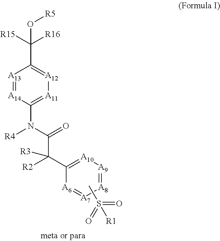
[A13]1=[A14]C(N(C(=O)C([R2])(C2=[A10][A9]=[A8][A7]=[A6]2)[R3])[R4])=[A11][A12]=C1C(O[R5])([R16])[R15].CS(=O)(=O)[R1]
